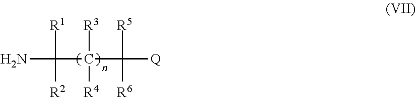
NC([R1])([R2])C([R3])([R4])C([R5])([R6])[Q]
